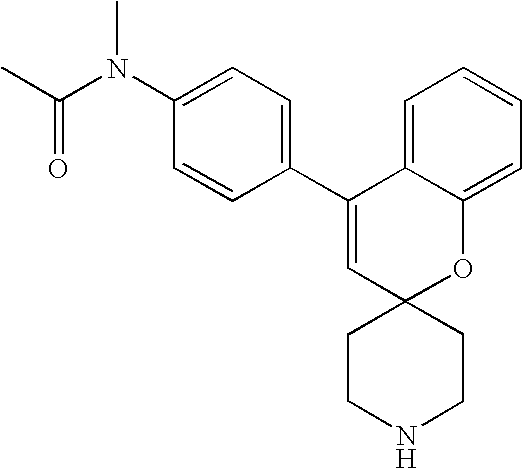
C1(C2=CC=C(N(C(C)=O)C)C=C2)=CC2(OC3=CC=CC=C13)CCNCC2
